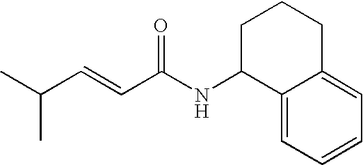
C(C=CC(NC1C2=CC=CC=C2CCC1)=O)(C)C
